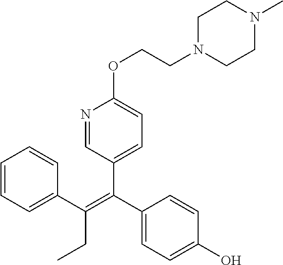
C1=CC=C(C(=C(C2=CC=C(O)C=C2)C2=CC=C(OCCN3CCN(C)CC3)N=C2)CC)C=C1
